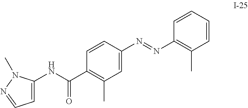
C(C1=C(C)C=C(N=NC2=C(C)C=CC=C2)C=C1)(NC1=CC=NN1C)=O
